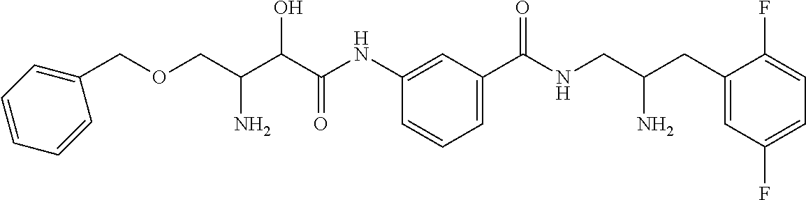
C(C(C(C(NC1=CC(C(NCC(CC2=CC(F)=CC=C2F)N)=O)=CC=C1)=O)O)N)OCC1=CC=CC=C1
